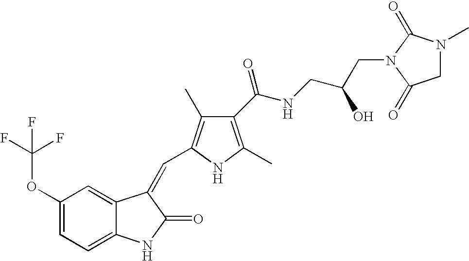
C1(OC(F)(F)F)=CC=C2C(=C1)C(=CC1=C(C)C(C(NCC(CN3C(=O)N(C)CC3=O)O)=O)=C(C)N1)C(=O)N2
